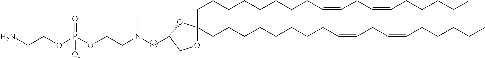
C(CCCCCCCC=CCC=CCCCCC)C1(CCCCCCCCC=CCC=CCCCCC)OCC(CN(CCOP(OCCN)([O-])=O)C)O1
